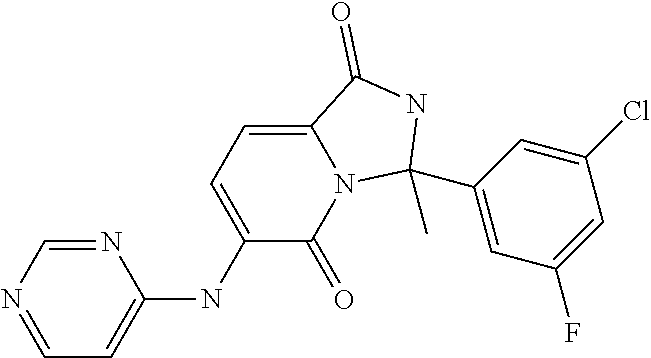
C1=NC=NC(NC2=CC=C3N(C2=O)C(C2=CC(F)=CC(Cl)=C2)(C)NC3=O)=C1
